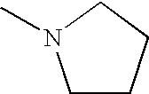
C1CCCN1C
